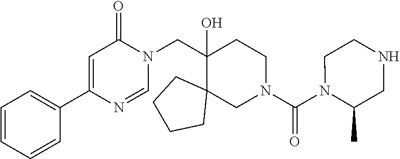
C1=C(C2=CC=CC=C2)N=CN(CC2(O)CCN(C(N3C(C)CNCC3)=O)CC23CCCC3)C1=O
